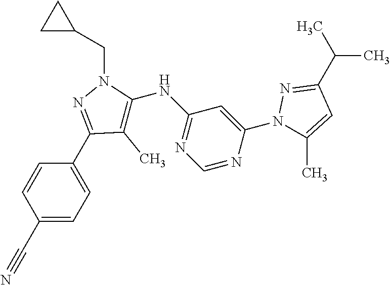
C1=CC(C#N)=CC=C1C1=NN(CC2CC2)C(NC2=NC=NC(N3C(C)=CC(C(C)C)=N3)=C2)=C1C
